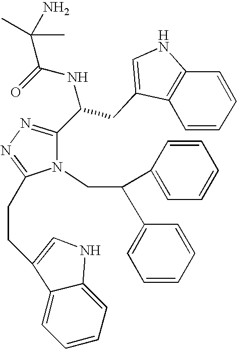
O=C(NC(C1=NN=C(CCC2=CNC3=CC=CC=C32)N1CC(C1=CC=CC=C1)C1=CC=CC=C1)CC1=CNC2=C1C=CC=C2)C(C)(N)C
